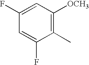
C1(C)=C([OCH3])C=C(F)C=C1F
